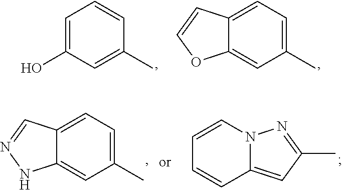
C1=C(O)C=C(C)C=C1.C12=CC=C(C)C=C1OC=C2.C12=CC=C(C)C=C1NN=C2.C1=CN2C(=CC(C)=N2)C=C1
